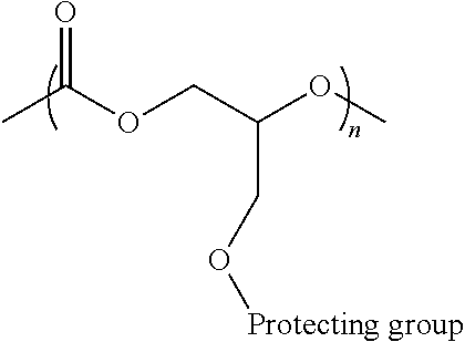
O(C(C)=O)CC(OC)CO[Protecting group]
